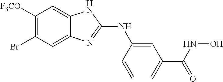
C1([F3CO])=C(Br)C=C2C(=C1)NC(NC1=CC(C(NO)=O)=CC=C1)=N2
